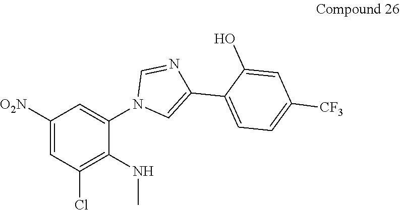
C1([O2N])=CC(Cl)=C(NC)C(N2C=C(C3=CC=C([CF3])C=C3O)N=C2)=C1
